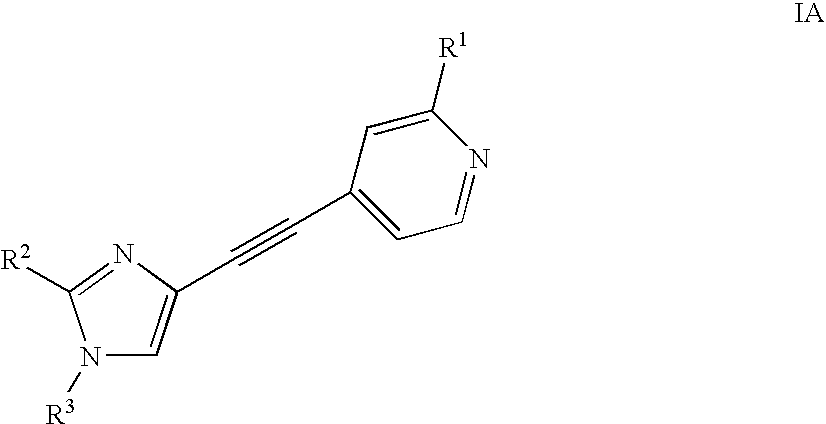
N1([R3])C=C(C#CC2=CC=NC([R1])=C2)N=C1[R2]
